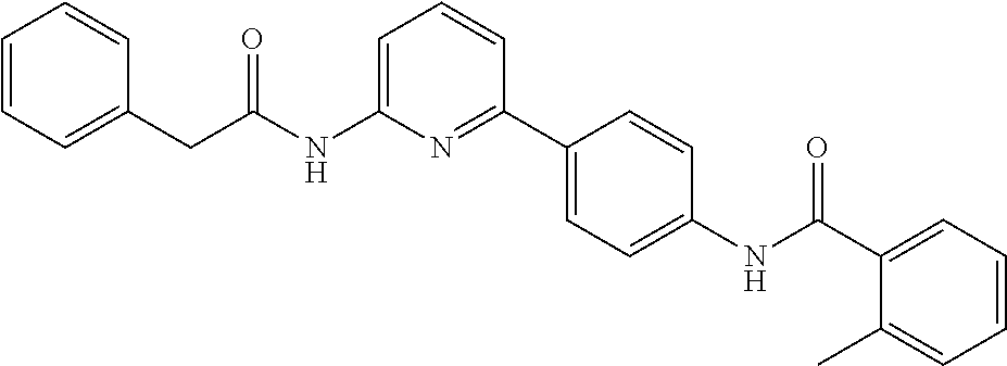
C1=CC=C(CC(NC2=CC=CC(C3=CC=C(NC(C4=CC=CC=C4C)=O)C=C3)=N2)=O)C=C1
